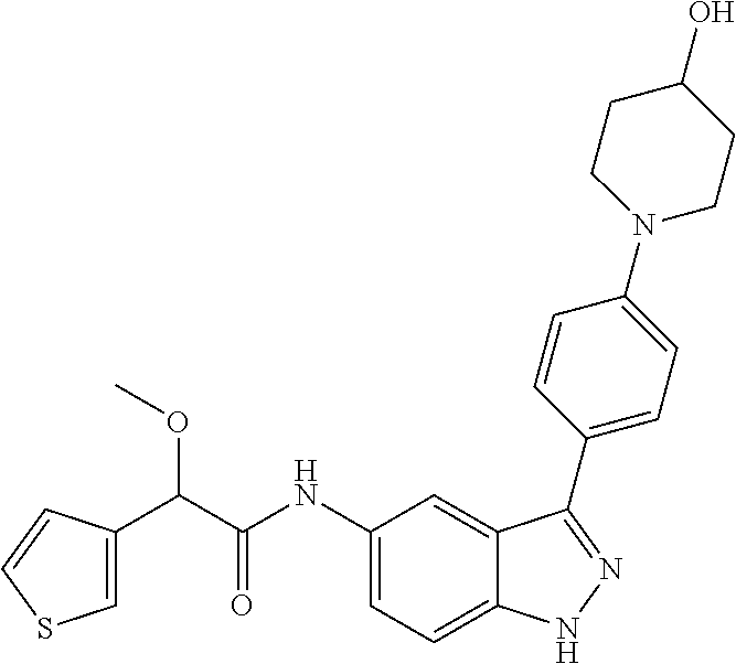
C(C(NC1=CC=C2C(=C1)C(C1=CC=C(N3CCC(O)CC3)C=C1)=NN2)=O)(OC)C1=CSC=C1
